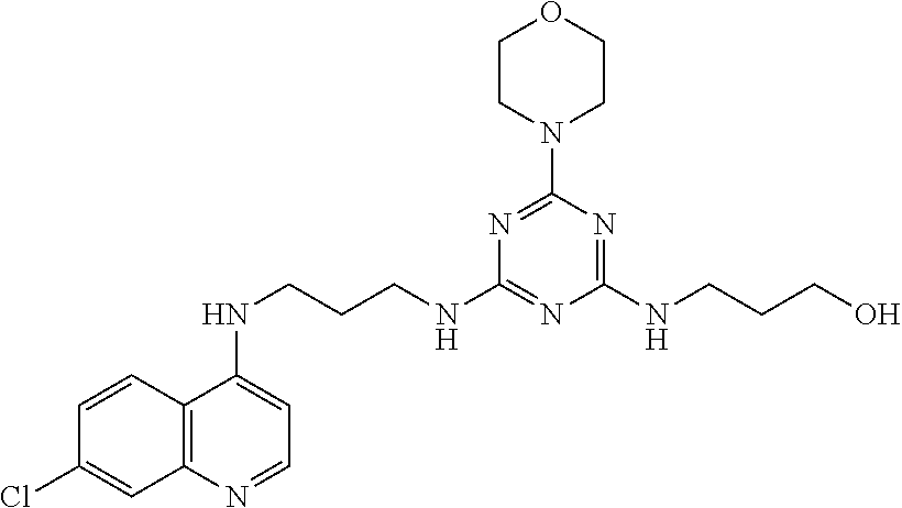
C12=C(N=CC=C1NCCCNC1=NC(NCCCO)=NC(N3CCOCC3)=N1)C=C(Cl)C=C2
